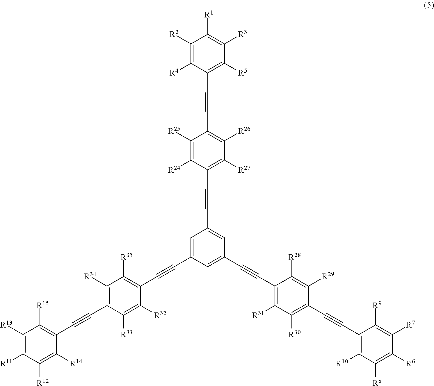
C1=C(C#CC2=C([R35])C([R34])=C(C#CC3=C([R15])C([R13])=C([R11])C([R12])=C3[R14])C([R33])=C2[R32])C=C(C#CC2=C([R31])C([R30])=C(C#CC3=C([R10])C([R8])=C([R6])C([R7])=C3[R9])C([R29])=C2[R28])C=C1C#CC1=C([R27])C([R26])=C(C#CC2=C([R5])C([R3])=C([R1])C([R2])=C2[R4])C([R25])=C1[R24]
